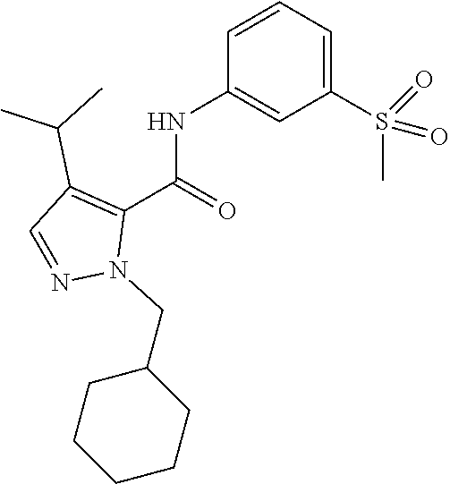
N(C(=O)C1=C(C(C)C)C=NN1CC1CCCCC1)C1=CC(S(C)(=O)=O)=CC=C1
